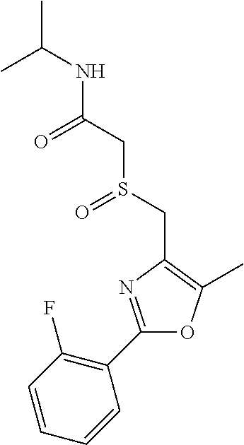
C(C)(NC(CS(CC1=C(C)OC(C2=C(F)C=CC=C2)=N1)=O)=O)C
